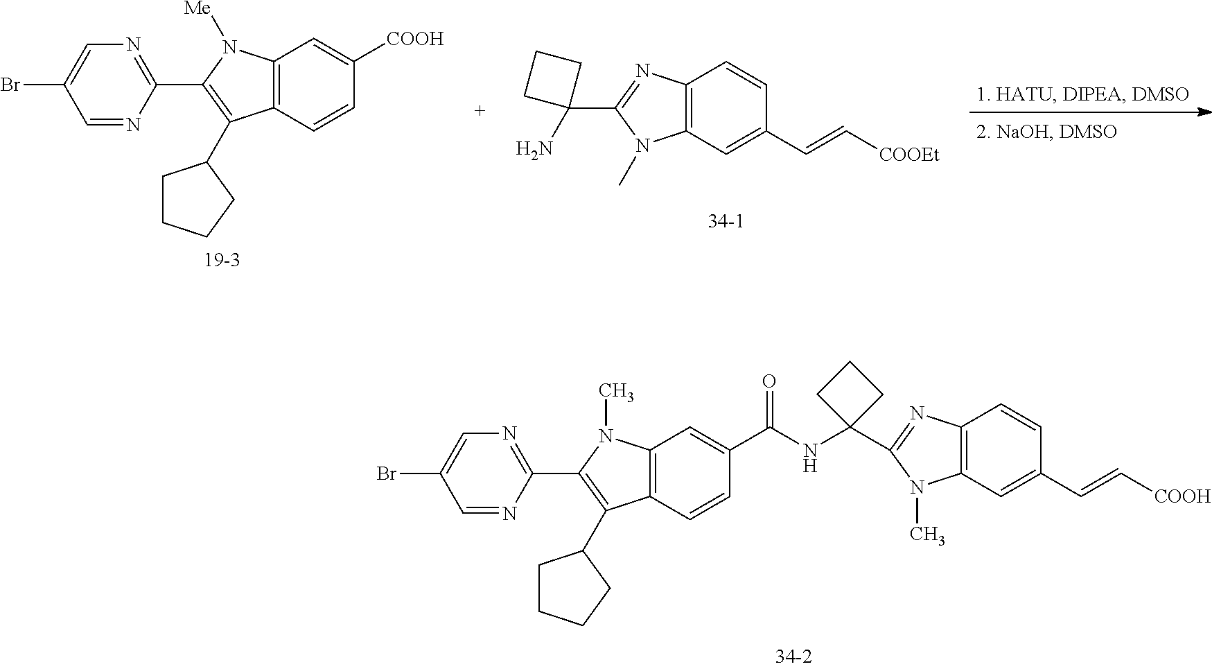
C12=C(N=C(C3(N)CCC3)N1C)C=CC(C=C[COOEt])=C2.C1=NC(C2=C(C3CCCC3)C3=C(C=C([COOH])C=C3)N2[Me])=NC=C1Br.C1=NC(C2=C(C3CCCC3)C3=C(C=C(C(NC4(C5=NC6=C(N5C)C=C(C=C[COOH])C=C6)CCC4)=O)C=C3)N2C)=NC=C1Br
